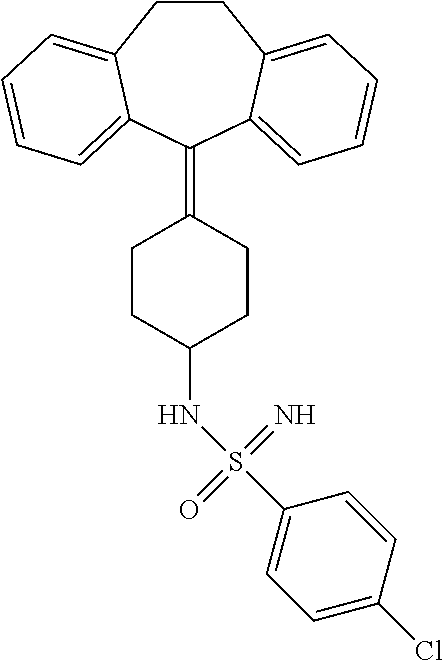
C1CC2=CC=CC=C2C(=C2CCC(NS(=O)(=N)C3=CC=C(Cl)C=C3)CC2)C2=CC=CC=C12
